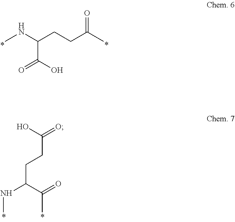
CNC(CCC(C)=O)C(O)=O.OC(=O)CCC(NC)C(=O)C
